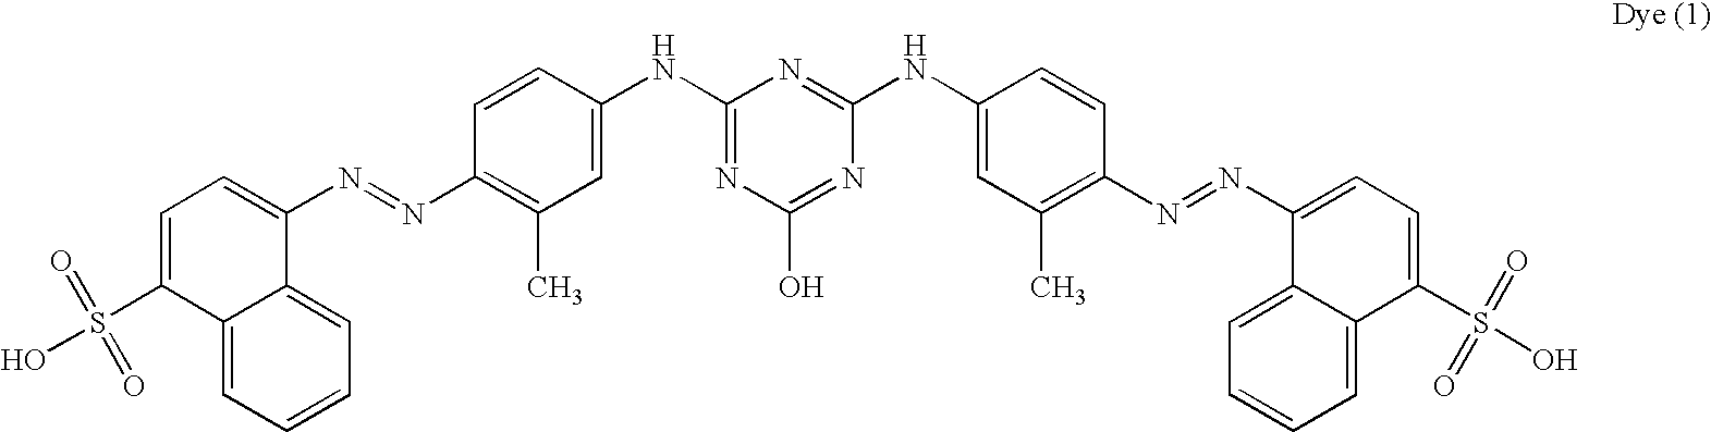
C1(NC2=CC(C)=C(N=NC3=CC=C(S(O)(=O)=O)C4=CC=CC=C34)C=C2)=NC(O)=NC(NC2=CC(C)=C(N=NC3=CC=C(S(O)(=O)=O)C4=CC=CC=C34)C=C2)=N1
